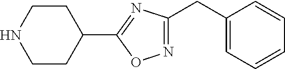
N1CCC(C2=NC(CC3=CC=CC=C3)=NO2)CC1
